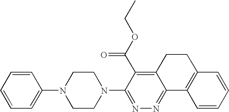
N1(C2=NN=C3C(=C2C(OCC)=O)CCC2=C3C=CC=C2)CCN(C2=CC=CC=C2)CC1
